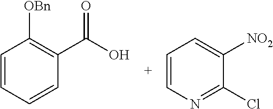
C1=CC=C([NO2])C(Cl)=N1.C1=CC([OBn])=C(C(=O)O)C=C1
